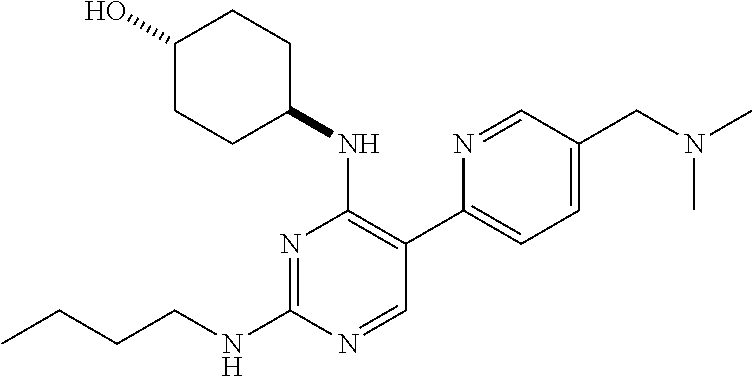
CCCCNC1=NC(NC2CCC(O)CC2)=C(C2=CC=C(CN(C)C)C=N2)C=N1
